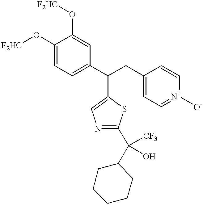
C1(O[F2HC])=CC=C(C(C2=CN=C(C(C3CCCCC3)([CF3])O)S2)CC2=CC=[N+]([O-])C=C2)C=C1O[F2HC]
